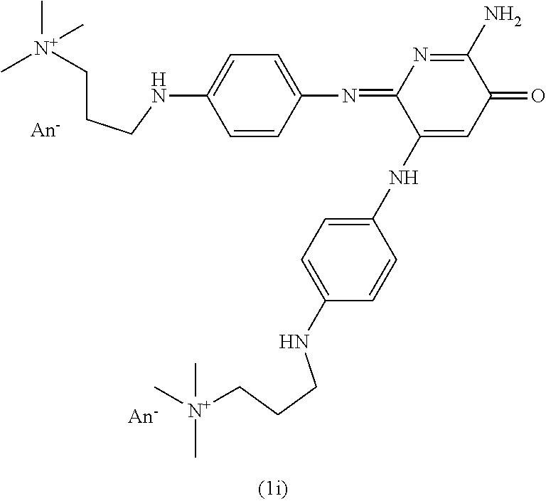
C1=CC(N=C2C(NC3=CC=C(NCCC[N+](C)(C)C)C=C3)=CC(=O)C(N)=N2)=CC=C1NCCC[N+](C)(C)C
